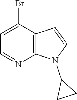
C1=C(Br)C2=C(N=C1)N(C1CC1)C=C2
